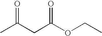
CC(CC(OCC)=O)=O
